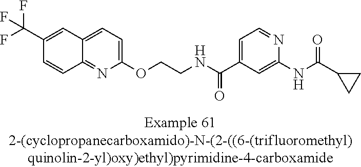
C12=CC=C(OCCNC(C3=CC=NC(NC(=O)C4CC4)=C3)=O)N=C1C=CC(C(F)(F)F)=C2
